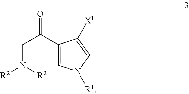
C(CN([R2])[R2])(C1=CN([R1])C=C1[X1])=O
